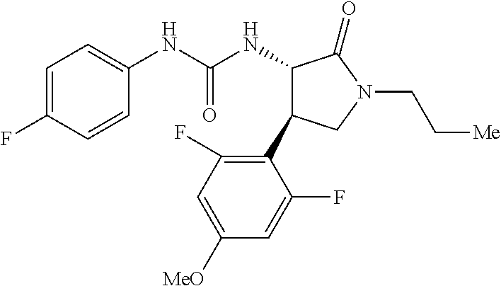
C1(NC(NC2C(C3=C(F)C=C([OMe])C=C3F)CN(CC[Me])C2=O)=O)=CC=C(F)C=C1
